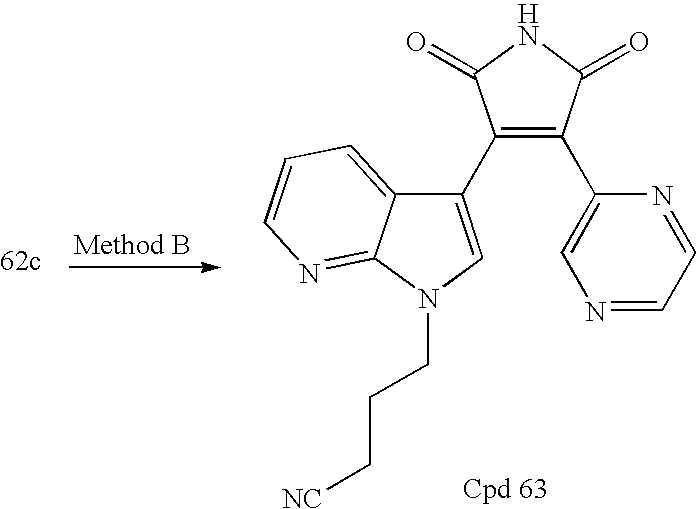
C1(C2=CN(CCC[NC])C3=NC=CC=C23)=C(C2=CN=CC=N2)C(=O)NC1=O
